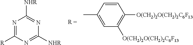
N1=C([R])N=C([NHR])N=C1[NHR].C1=CC(C)=CC([O(CH2)2O(CH2)2C6F13])=C1[O(CH2)2O(CH2)2C6F13]
